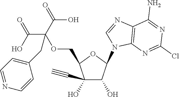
C1(C#C)(O)C(O)C(N2C=NC3=C2N=C(Cl)N=C3N)OC1COC(C(=O)O)(C(=O)O)CC1=CC=NC=C1
